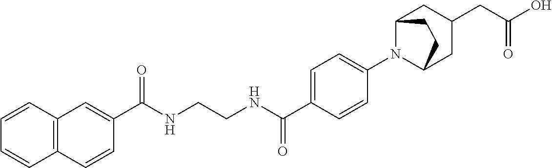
C1(C(NCCNC(C2=CC=C(N3C4CC(CC(O)=O)CC3CC4)C=C2)=O)=O)=CC2=C(C=C1)C=CC=C2
